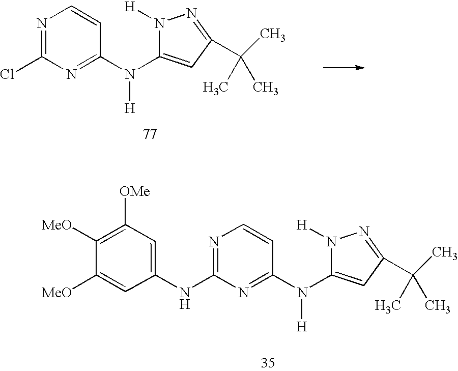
N1=C(NC2=CC([OMe])=C([MeO])C([MeO])=C2)N=C(N(C2=CC(C(C)(C)C)=NN2[H])[H])C=C1.N1=C(Cl)N=C(N(C2=CC(C(C)(C)C)=NN2[H])[H])C=C1
